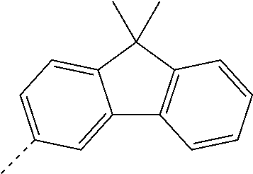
C12=CC(C)=CC=C1C(C)(C)C1=C2C=CC=C1
